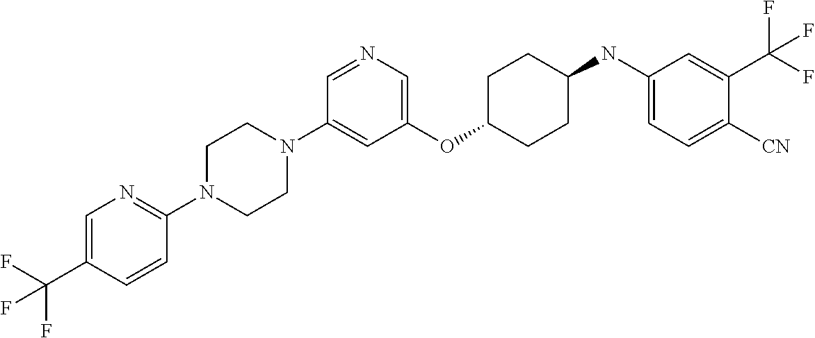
C1(OC2CCC(NC3=CC=C([CN])C(C(F)(F)F)=C3)CC2)=CN=CC(N2CCN(C3=NC=C(C(F)(F)F)C=C3)CC2)=C1
